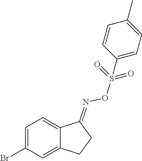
C1=C(Br)C=C2C(=C1)C(=NOS(C1=CC=C(C)C=C1)(=O)=O)CC2
